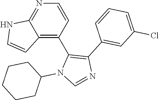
C1=CN=C2C(=C1C1=C(C3=CC(Cl)=CC=C3)N=CN1C1CCCCC1)C=CN2
